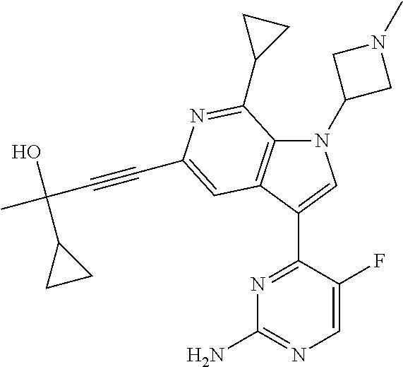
N1(C2CN(C)C2)C2=C(C(C3=NC(N)=NC=C3F)=C1)C=C(C#CC(C)(O)C1CC1)N=C2C1CC1
